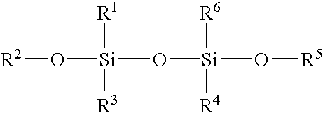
[R2]O[Si]([R1])([R3])O[Si](O[R5])([R4])[R6]
